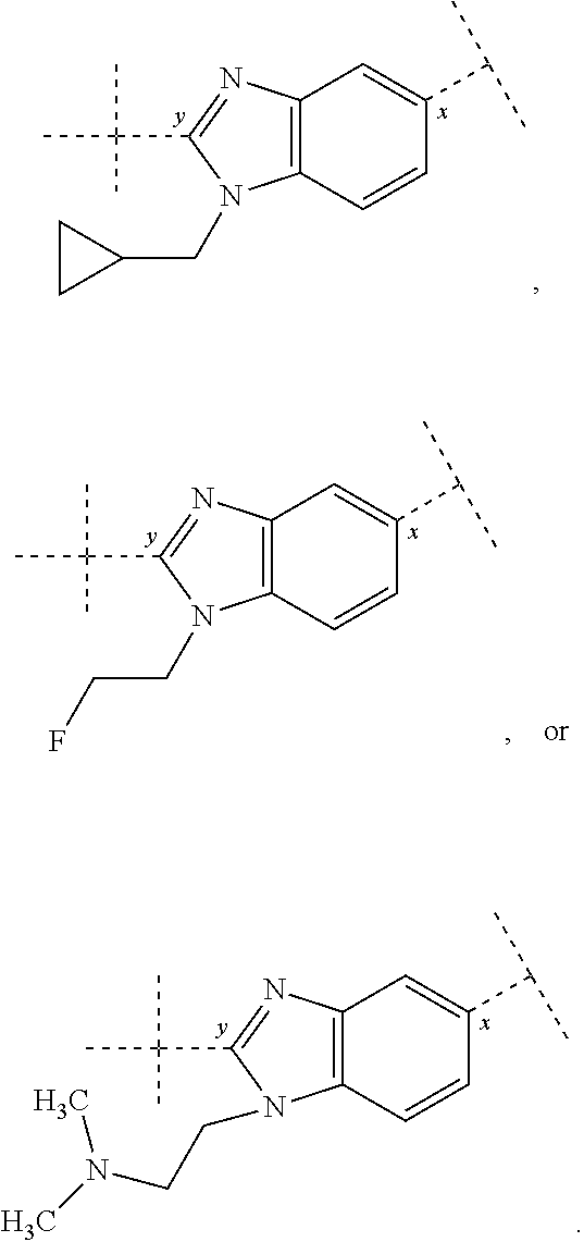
C12=C(C=CC(C(C)C)=C1)N(CC1CC1)C(C(C)(C)C)=N2.C12=C(C=CC(C(C)C)=C1)N(CCN(C)C)C(C(C)(C)C)=N2.C12=C(C=CC(C(C)C)=C1)N(CCF)C(C(C)(C)C)=N2
